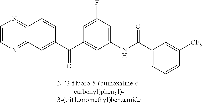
C1=CN=C2C(=N1)C=CC(C(C1=CC(NC(C3=CC=CC([CF3])=C3)=O)=CC(F)=C1)=O)=C2
